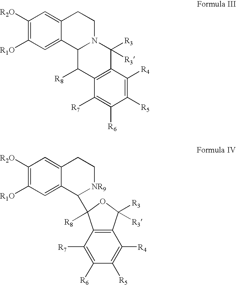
C1([R2O])=C([R1O])C=C2C(=C1)CCN1C2C([R8])C2=C(C1([R3])[R3])C([R4])=C([R5])C([R6])=C2[R7].C1([R2O])=C([R1O])C=C2C(=C1)CC[NR9]C2C1([R8])C2=C(C([R3])([R3])O1)C([R4])=C([R5])C([R6])=C2[R7]
